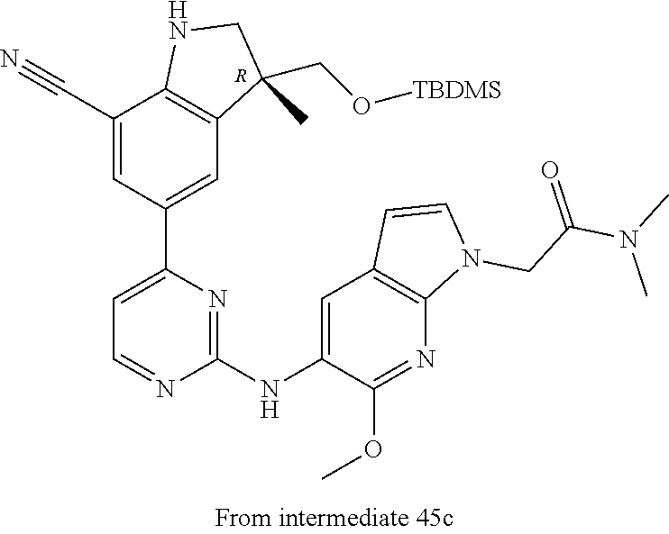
C1(C#N)=CC(C2=CC=NC(NC3=CC4=C(N=C3OC)N(CC(N(C)C)=O)C=C4)=N2)=CC2=C1NCC2(CO[TBDMS])C.[R]
